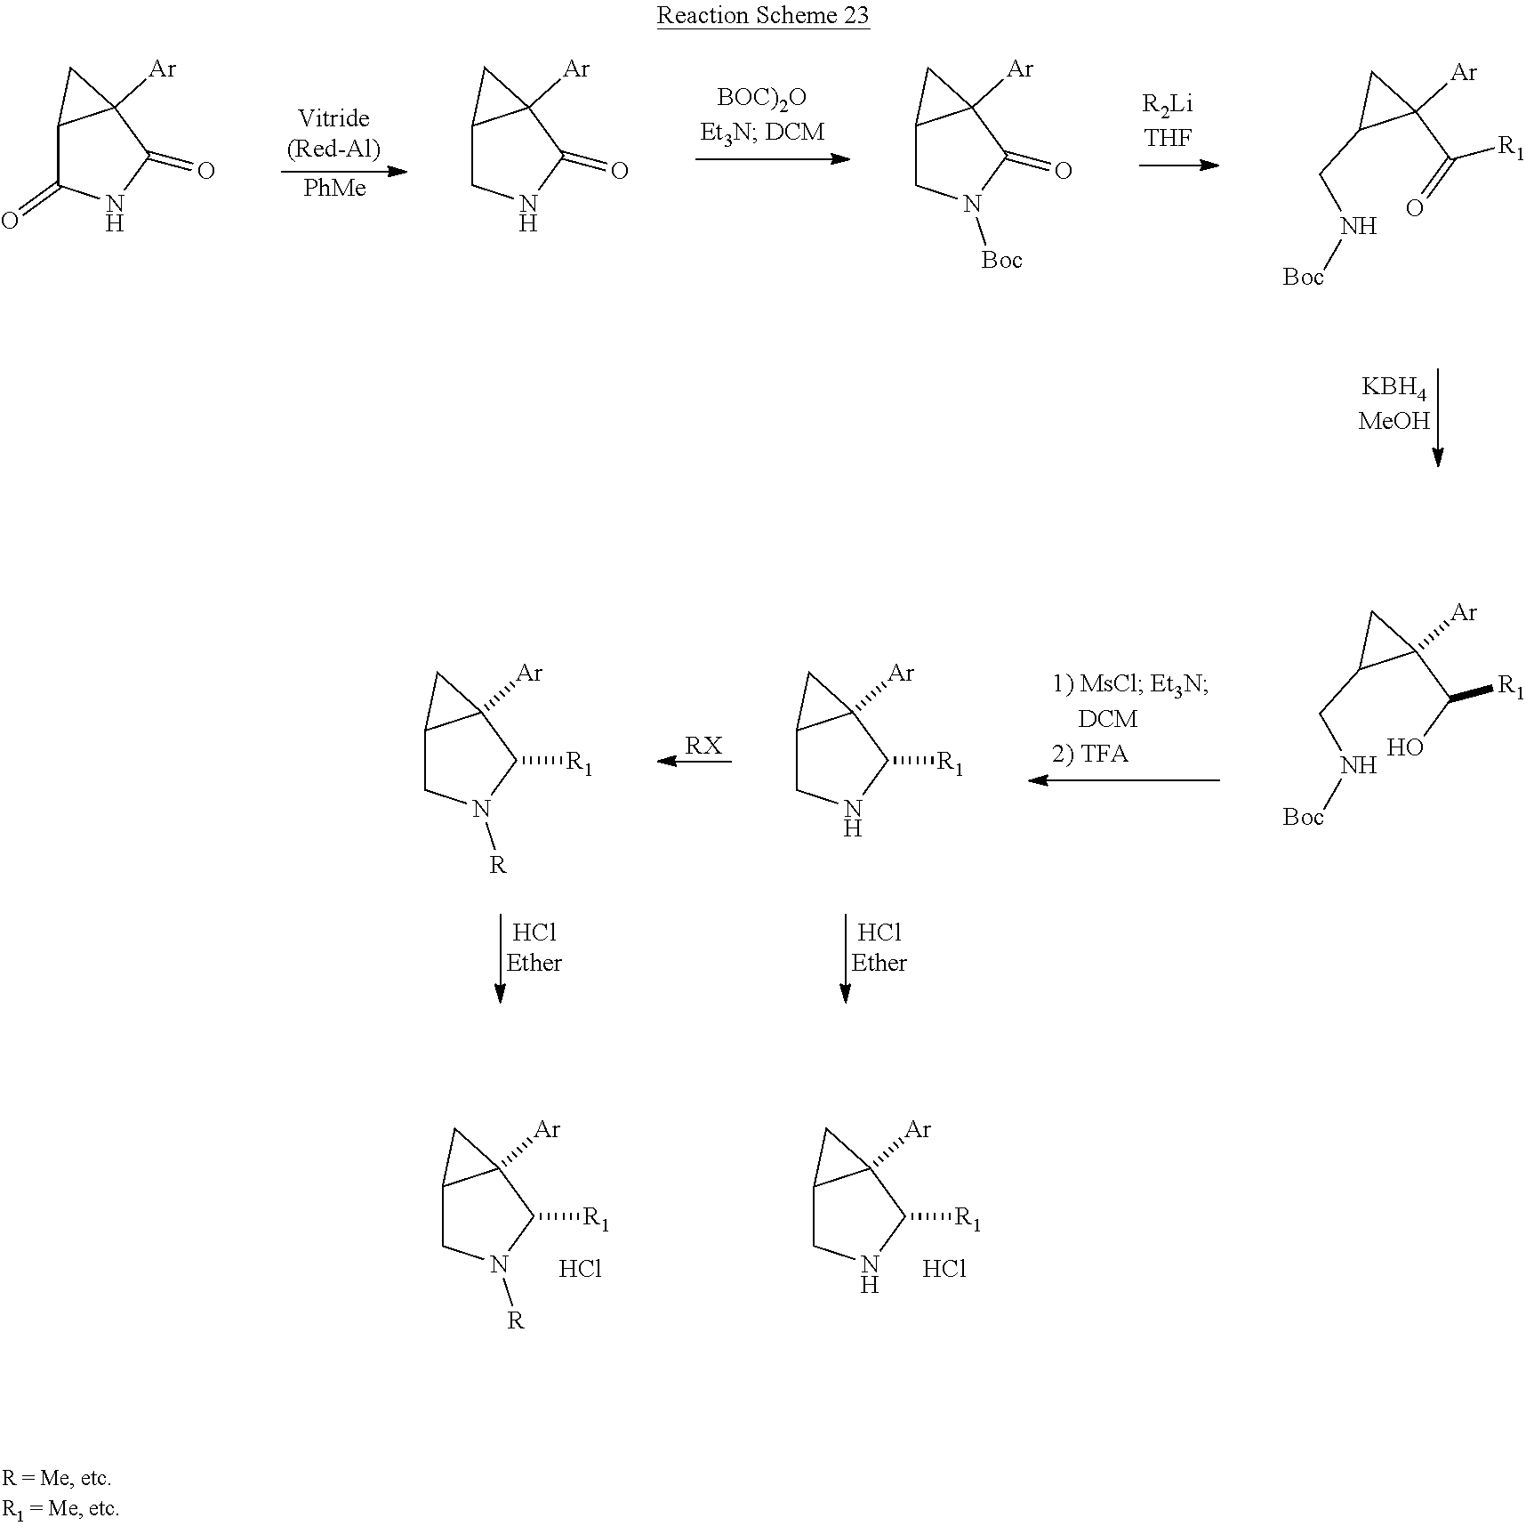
[PhMe].C12C(=O)NC(=O)C1([Ar])C2.C12CNC(=O)C1([Ar])C2.C12CN([Boc])C(=O)C1([Ar])C2.O=C(C1([Ar])CC1CN[Boc])[R1].[RX].C12CN([R])C([R1])C1([Ar])C2.C12CNC([R1])C1([Ar])C2.OC(C1([Ar])CC1CN[Boc])[R1].C12CNC([R1])C1([Ar])C2.C12CN([R])C([R1])C1([Ar])C2.Cl.Cl
